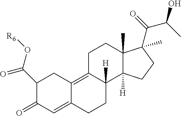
C1(C(O[R6])=O)C(=O)C=C2C(=C3C([H])(CC2)C2([H])C(C)(CC3)C(C(C(C)O)=O)(C)CC2)C1
